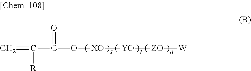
C=C(C(O[XO][YO][ZO][W])=O)[R]
